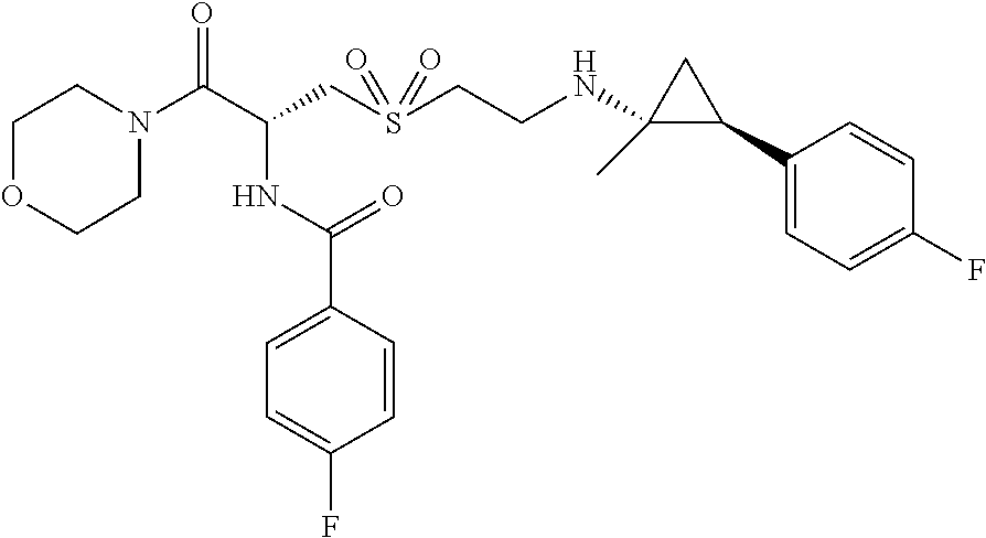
C1N(C(C(CS(CCNC2(C)C(C3=CC=C(F)C=C3)C2)(=O)=O)NC(C2=CC=C(F)C=C2)=O)=O)CCOC1
